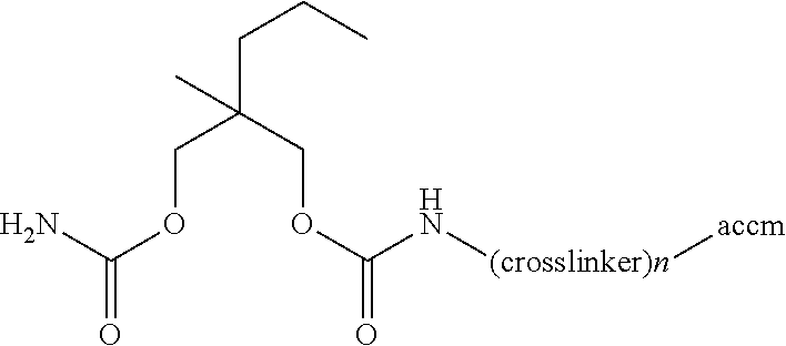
NC(OCC(CCC)(COC(=O)N[(crosslinker)n][accm])C)=O
